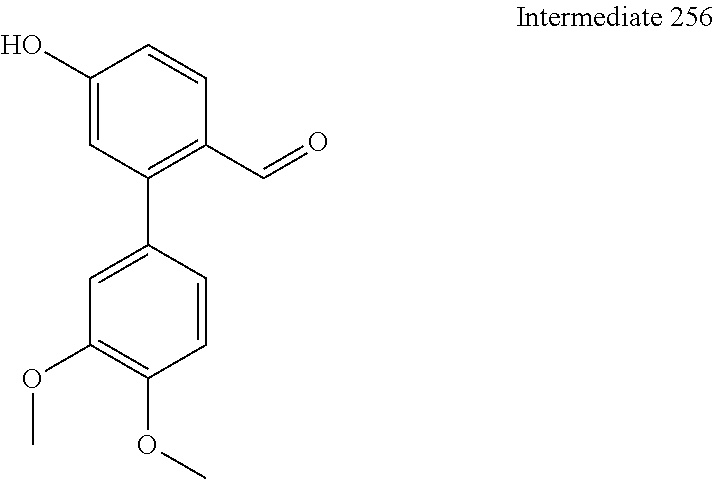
C1(O)=CC(C2=CC(OC)=C(OC)C=C2)=C(C=O)C=C1
